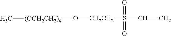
O([(OCH2CH2)n]C)[CH2CH2]S(C=C)(=O)=O
